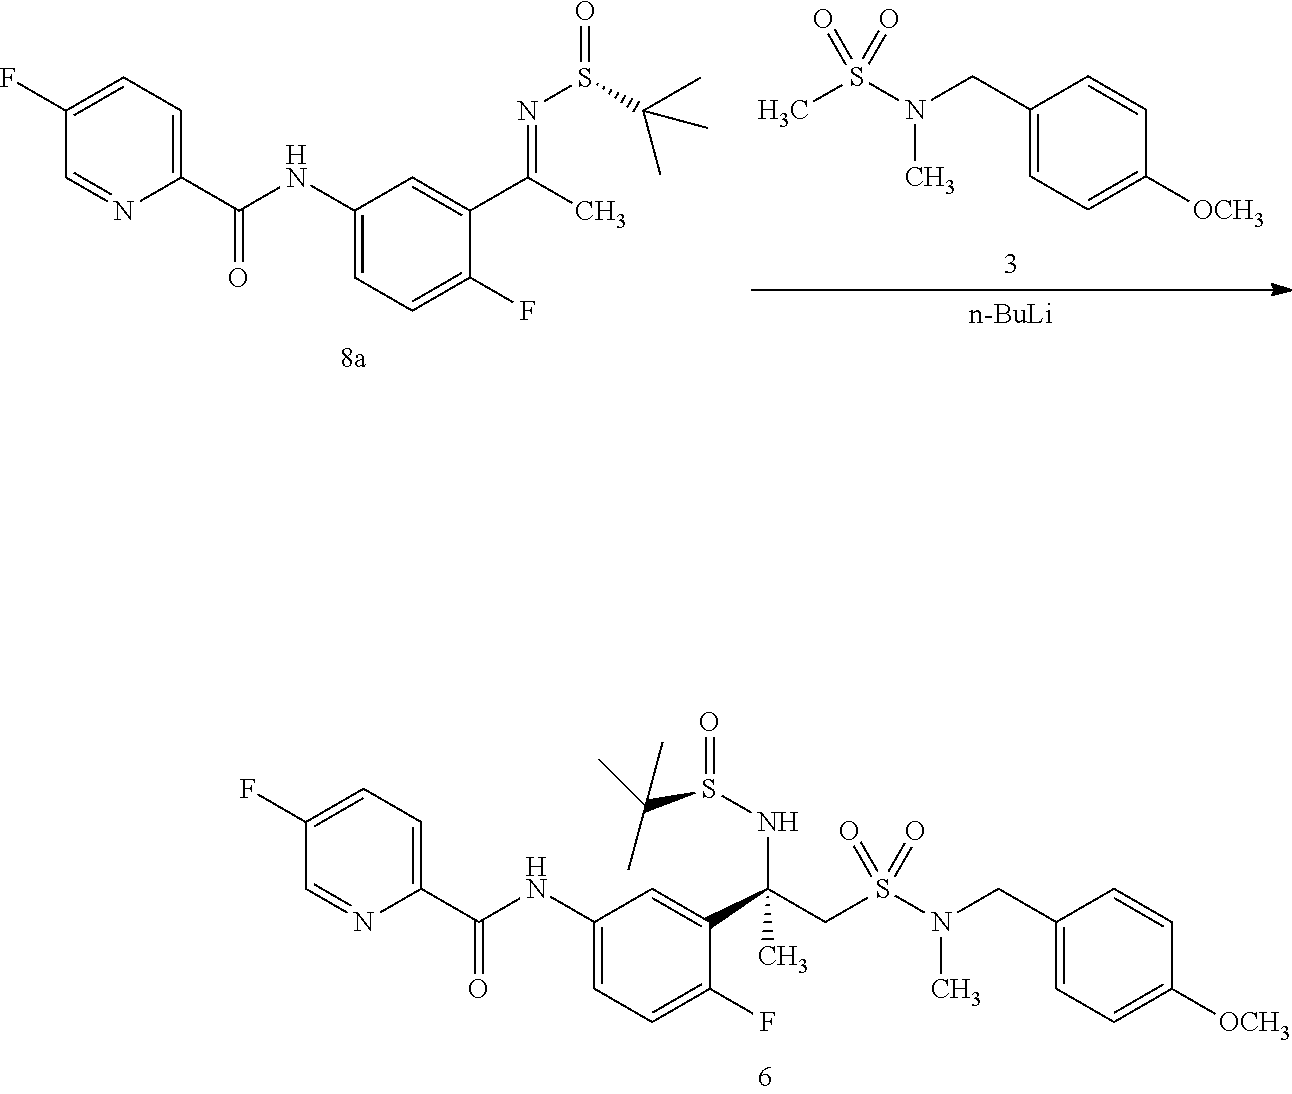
C1(CN(S(=O)(=O)CC(C2=CC(NC(C3=CC=C(F)C=N3)=O)=CC=C2F)(C)NS(C(C)(C)C)=O)C)=CC=C([OCH3])C=C1.C1(C(NC2=CC=C(F)C(C(C)=NS(=O)C(C)(C)C)=C2)=O)=CC=C(F)C=N1.C1(CN(S(C)(=O)=O)C)=CC=C([OCH3])C=C1.[n-BuLi]
